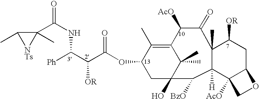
O(C1CC2(O)C(C)(C)C(=C1C)C([AcO])C(=O)C1(C)C([H])(C2[BzO])C2([AcO])C(CC1[OR])OC2)C(C([OR])C([Ph])NC(C1(C)C(C)[NTs]1)=O)=O
